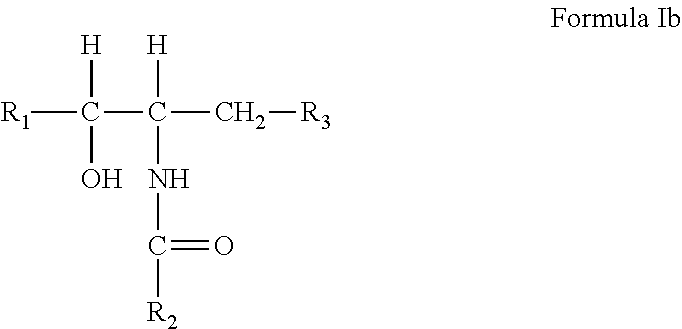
[R1]C(C([H])(NC(=O)[R2])C[R3])([H])O
